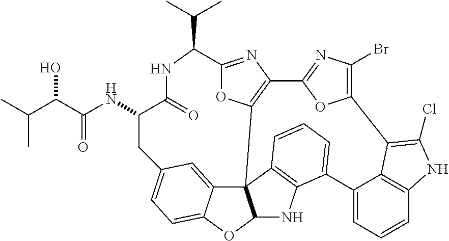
OC(C(=O)NC1C(=O)NC(C(C)C)C2=NC3=C(C45C6=CC(=CC=C6OC4NC4=C5C=CC=C4C4=CC=CC5=C4C(=C(Cl)N5)C4=C(Br)N=C3O4)C1)O2)C(C)C
